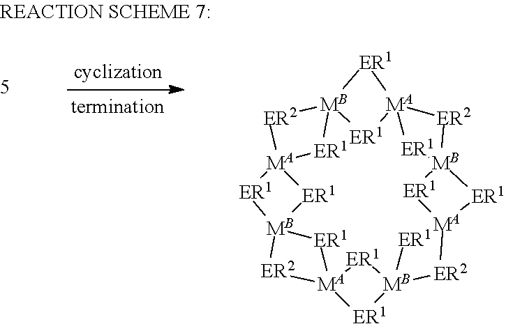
[ER1]1[MA]23[ER2][MB]4([ER1][MA]5([ER2][MB]6([ER1][MA]7([ER2][MB]8([ER1][MA]9([ER2][MB]1([ER1]9)[ER1]2)[ER1]8)[ER1]7)[ER1]6)[ER1]5)[ER1]4)[ER1]3
